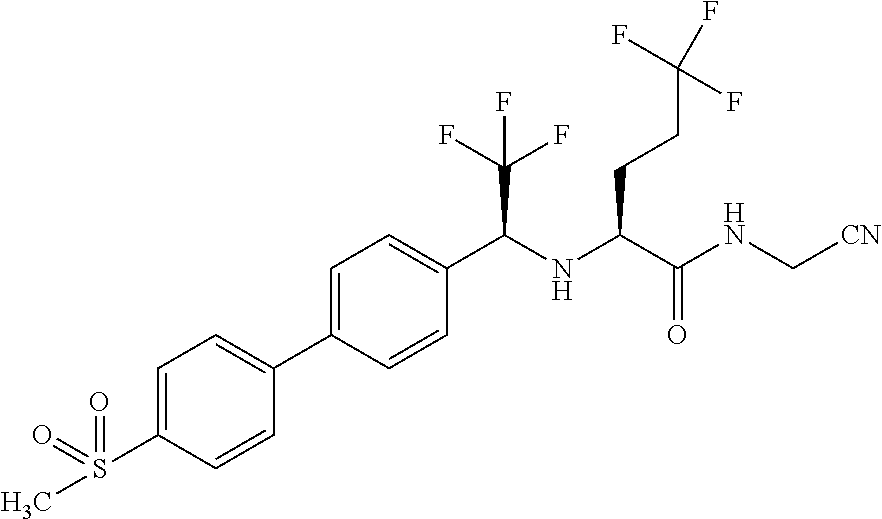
C1=C(C2=CC=C(S(=O)(=O)C)C=C2)C=CC(C(NC(C(NC[CN])=O)CCC(F)(F)F)C(F)(F)F)=C1
